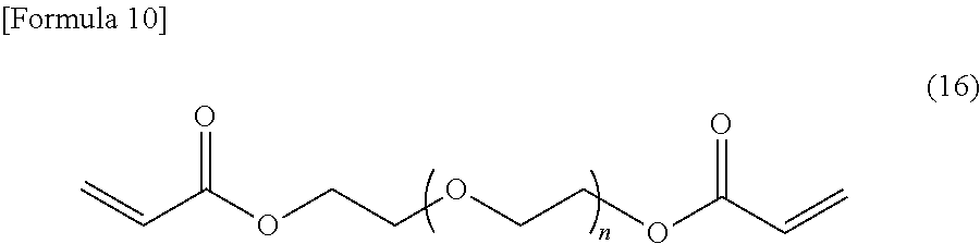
C=CC(=O)OCCOCCOC(=O)C=C
